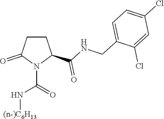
C1CC(C(NCC2=CC=C(Cl)C=C2Cl)=O)N(C(=O)N[(n-)C6H13])C1=O
